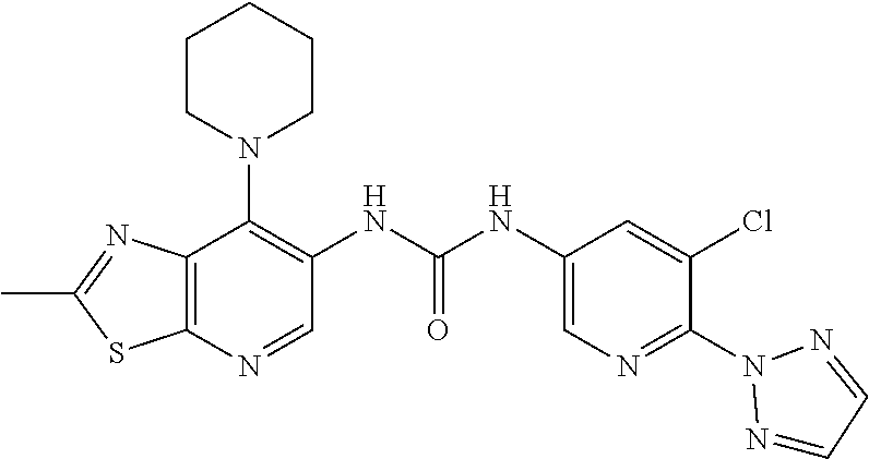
C12=C(N=CC(NC(NC3=CN=C(N4N=CC=N4)C(Cl)=C3)=O)=C1N1CCCCC1)SC(C)=N2
